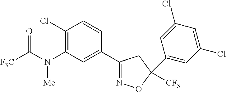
C(N(C1=C(Cl)C=CC(C2=NOC([CF3])(C3=CC(Cl)=CC(Cl)=C3)C2)=C1)[Me])([F3C])=O
